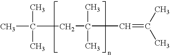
C(C)(C)(C)CC(C)(C)C=C(C)C
